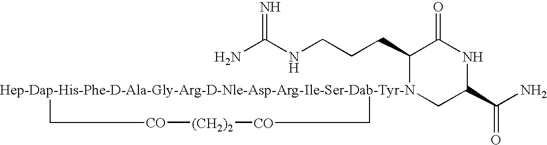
NC(NCCCC1[Hep-Dap-His-Phe-D-Ala-Gly-Arg-D-Nle-Asp-Arg-Ile-Ser-Dab-Tyr-N]2(CC(C(N)=O)NC1=O)C[CO][(CH2)2][CO]C2)=N
